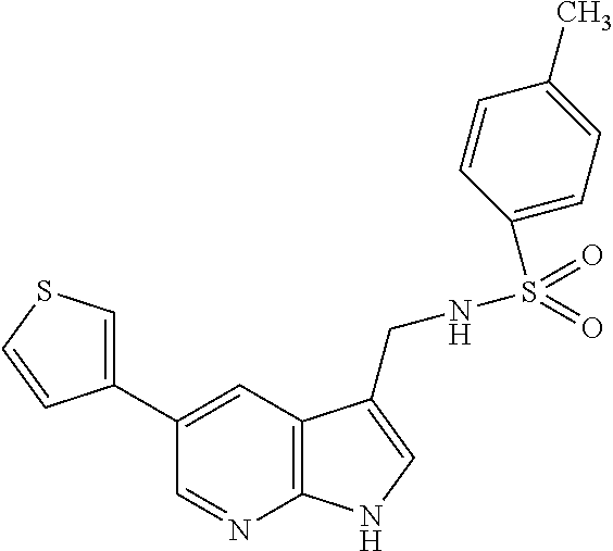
C12=C(C=C(C3=CSC=C3)C=N1)C(CNS(C1=CC=C(C)C=C1)(=O)=O)=CN2
